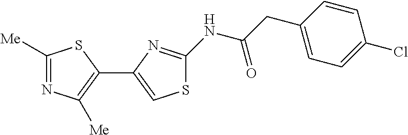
C1([Me])=NC([Me])=C(C2=CSC(NC(CC3=CC=C(Cl)C=C3)=O)=N2)S1
